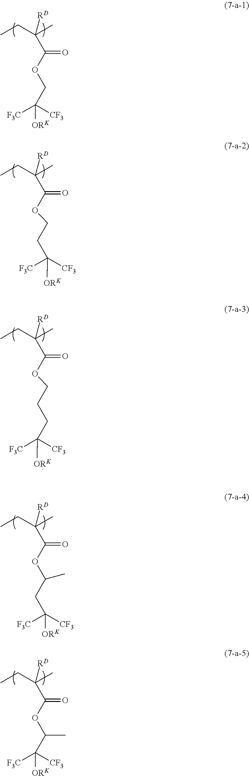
CCC(C)([RD])C(OCC([F3C])([CF3])[ORK])=O.CCC(C)([RD])C(OCCC([F3C])([CF3])[ORK])=O.CCC(C)([RD])C(OCCCC([F3C])([CF3])[ORK])=O.CCC(C)([RD])C(OC(C)CC([F3C])([CF3])[ORK])=O.CCC(C)([RD])C(OC(C([F3C])([CF3])[ORK])C)=O
